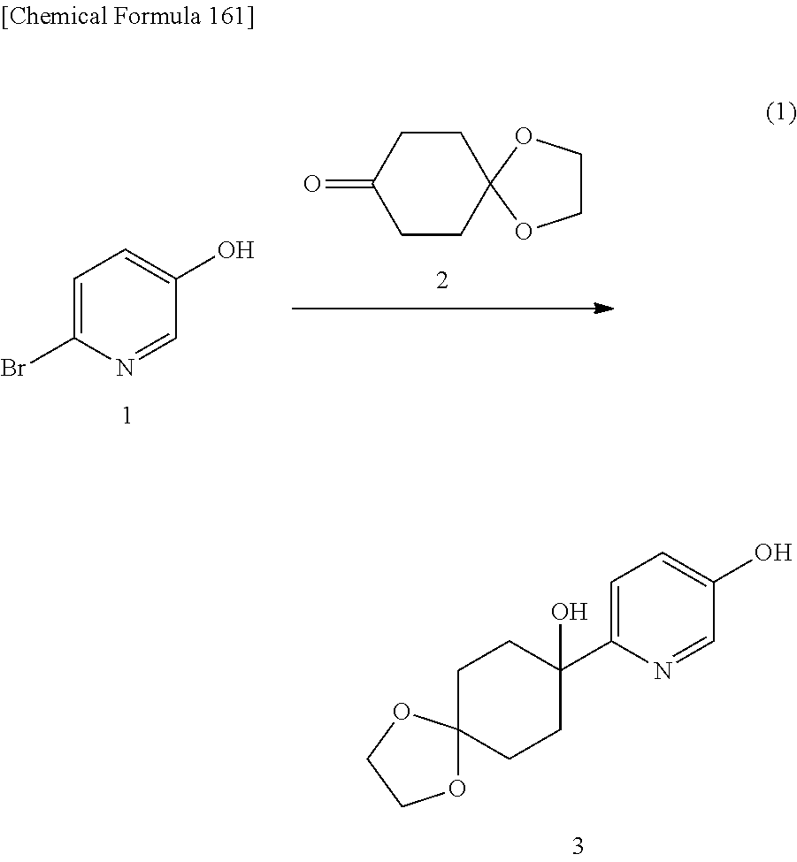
C1=C(C2(O)CCC3(CC2)OCCO3)N=CC(O)=C1.C1CC2(CCC1=O)OCCO2.C1=C(Br)N=CC(O)=C1
